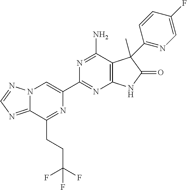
C12=NC=NN1C=C(C1=NC3=C(C(N)=N1)C(C)(C1=NC=C(F)C=C1)C(=O)N3)N=C2CCC(F)(F)F
